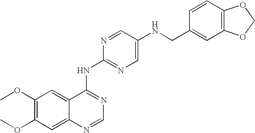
C12=CC(OC)=C(OC)C=C1N=CN=C2NC1=NC=C(NCC2=CC3=C(C=C2)OCO3)C=N1
